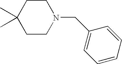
C1C(C)(C)CCN(CC2=CC=CC=C2)C1
